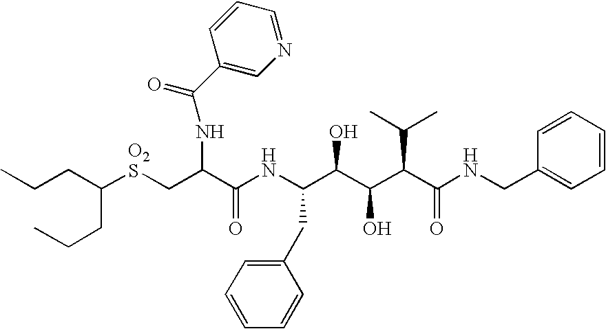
C(CC(CCC)[O2S]CC(C(NC(C(C(C(C(NCC1=CC=CC=C1)=O)C(C)C)O)O)CC1=CC=CC=C1)=O)NC(=O)C1=CN=CC=C1)C
